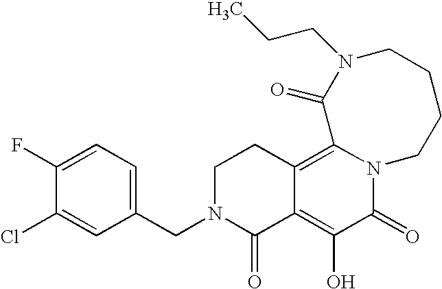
C1(CN2C(=O)C3=C(O)C(=O)N4C(=C3CC2)C(=O)N(CCC)CCCC4)=CC=C(F)C(Cl)=C1
